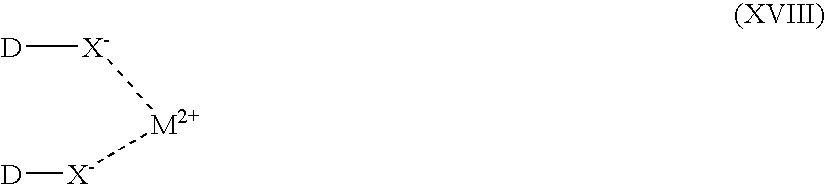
[D][X-][M2+][X-][D]
